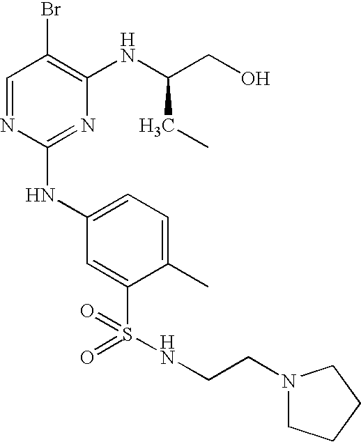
C1=NC(NC2=CC=C(C)C(S(=O)(=O)NCCN3CCCC3)=C2)=NC(NC(CO)CC)=C1Br
